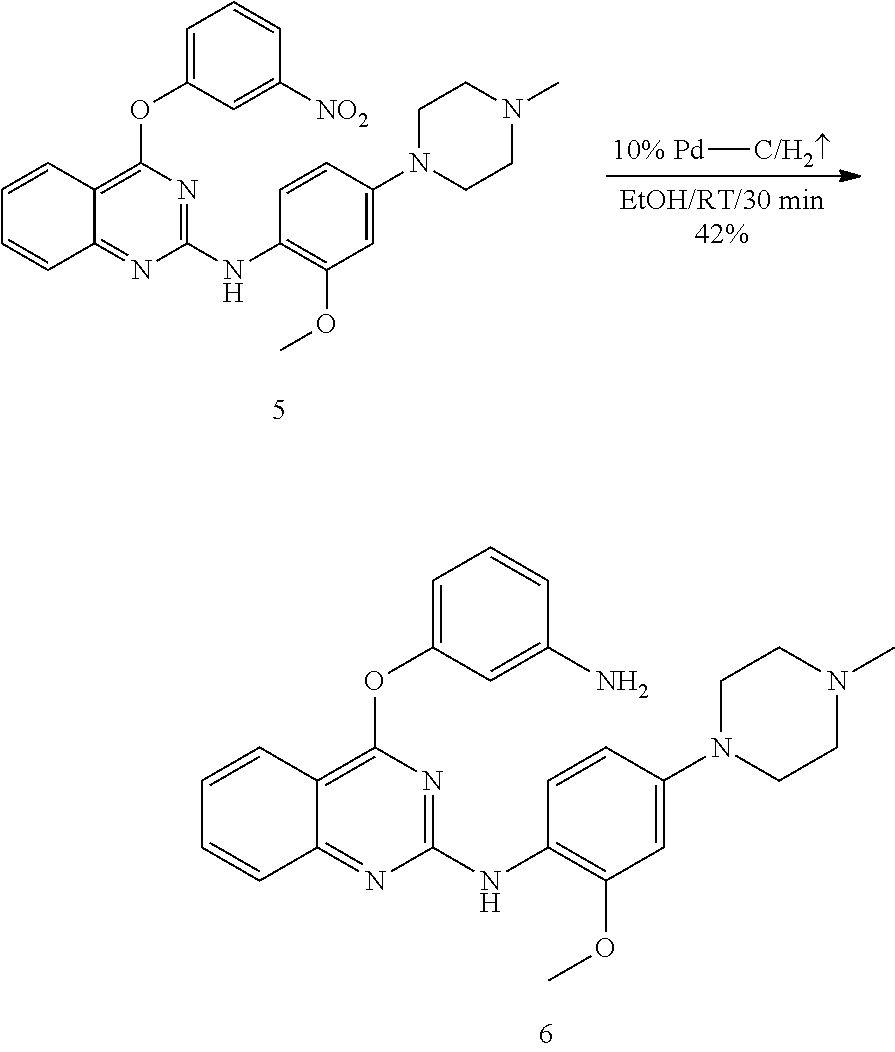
C1(NC2=C(OC)C=C(N3CCN(C)CC3)C=C2)=NC(OC2=CC=CC([NO2])=C2)=C2C(=N1)C=CC=C2.[Pd][C/H2].C1(NC2=C(OC)C=C(N3CCN(C)CC3)C=C2)=NC(OC2=CC=CC(N)=C2)=C2C(=N1)C=CC=C2
